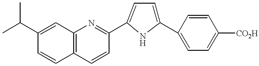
C12=C(C=CC(C3=CC=C(C4=CC=C([CO2H])C=C4)N3)=N1)C=CC(C(C)C)=C2
